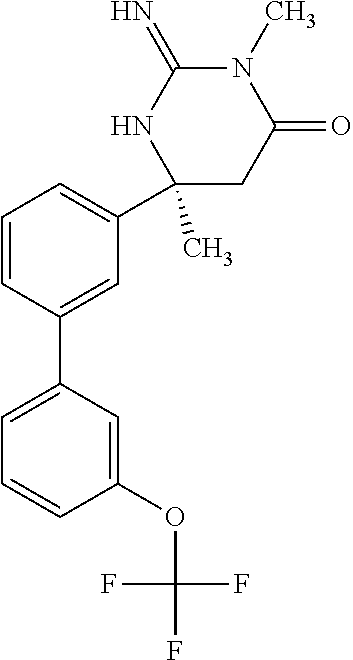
N1(C)C(=N)NC(C)(C2=CC=CC(C3=CC=CC(OC(F)(F)F)=C3)=C2)CC1=O
